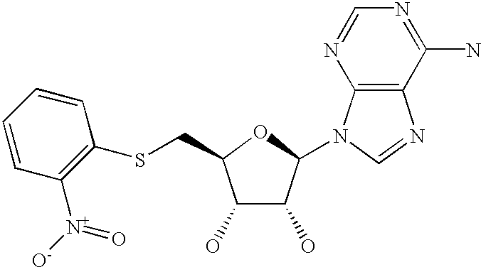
C1(O)C(O)C(N2C3=C(N=C2)C(N)=NC=N3)OC1CSC1=C([N+]([O-])=O)C=CC=C1
